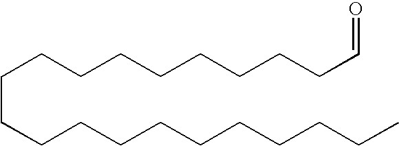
C(CCCCCCCCCCC)CCCCCCCCC=O
